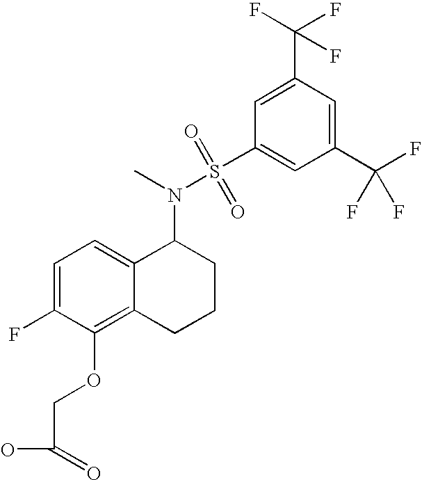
C1=C(F)C(OCC(O)=O)=C2C(=C1)C(N(S(C1=CC(C(F)(F)F)=CC(C(F)(F)F)=C1)(=O)=O)C)CCC2
